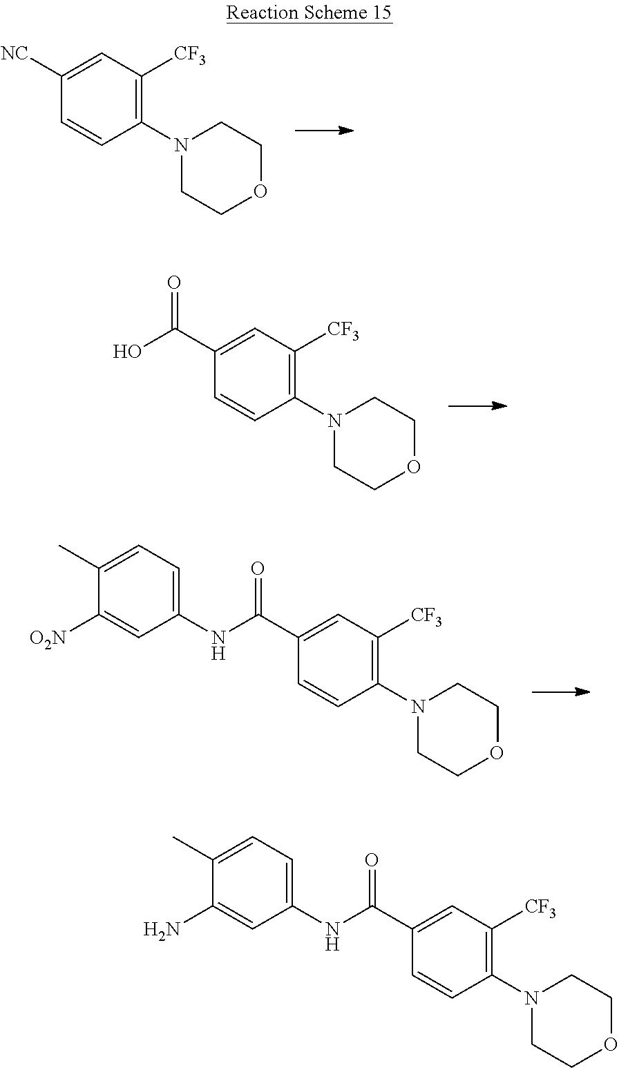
C1(N2CCOCC2)=C([CF3])C=C([NC])C=C1.C1(N2CCOCC2)=C([CF3])C=C(C(O)=O)C=C1.C1(N2CCOCC2)=C([CF3])C=C(C(NC2=CC=C(C)C([O2N])=C2)=O)C=C1.C1(N2CCOCC2)=C([CF3])C=C(C(NC2=CC=C(C)C(N)=C2)=O)C=C1
